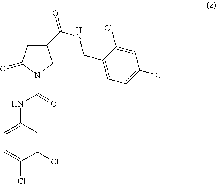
N(C(N1CC(C(NCC2=CC=C(Cl)C=C2Cl)=O)CC1=O)=O)C1=CC=C(Cl)C(Cl)=C1
